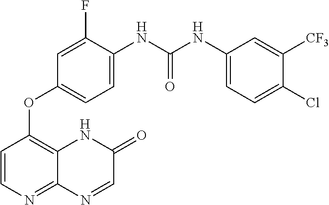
C1(F)=CC(OC2=C3C(=NC=C2)N=CC(=O)N3)=CC=C1NC(NC1=CC=C(Cl)C([CF3])=C1)=O
